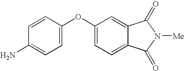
C1(OC2=CC=C(N)C=C2)=CC=C2C(=C1)C(=O)N([Me])C2=O
